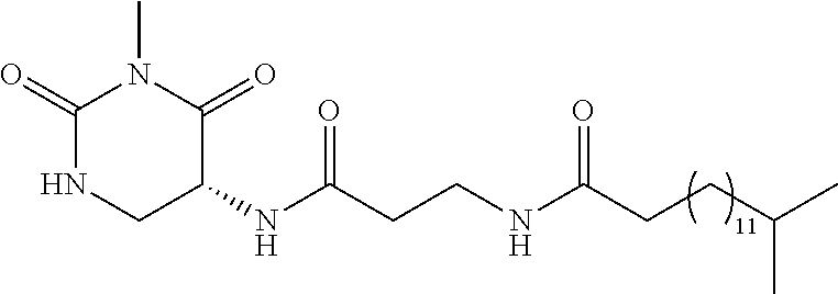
C1(=O)NCC(NC(CCNC(CCC(C)C)=O)=O)C(=O)N1C
